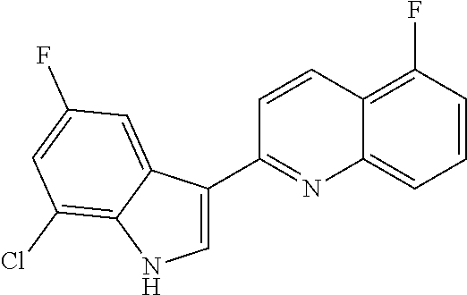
C1=CC(F)=C2C(=C1)N=C(C1=CNC3=C(Cl)C=C(F)C=C13)C=C2
